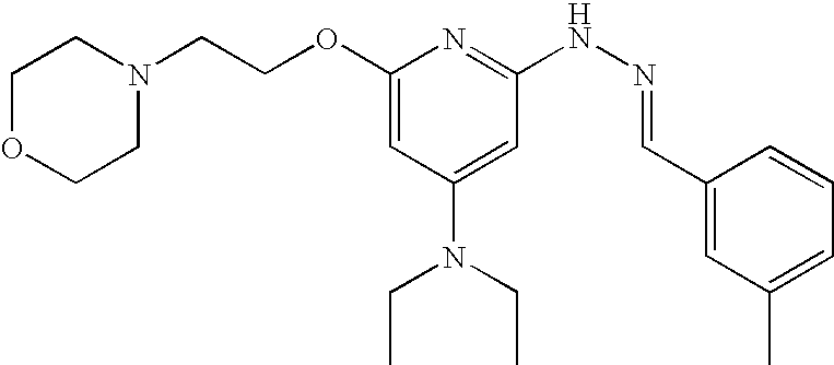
C1(OCCN2CCOCC2)=CC(N(CC)CC)=CC(NN=CC2=CC(C)=CC=C2)=N1
